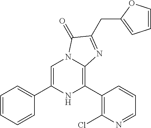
C1=C(C2=CC=CC=C2)NC(C2=C(Cl)N=CC=C2)=C2N1C(=O)C(CC1=CC=CO1)=N2
